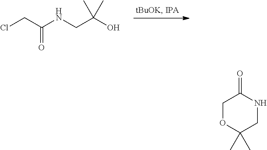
ClCC(NCC(O)(C)C)=O.C1OC(C)(C)CNC1=O
